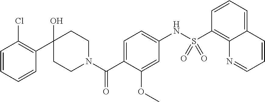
C1(C2(O)CCN(C(C3=CC=C(NS(C4=C5C(=CC=C4)C=CC=N5)(=O)=O)C=C3OC)=O)CC2)=C(Cl)C=CC=C1
